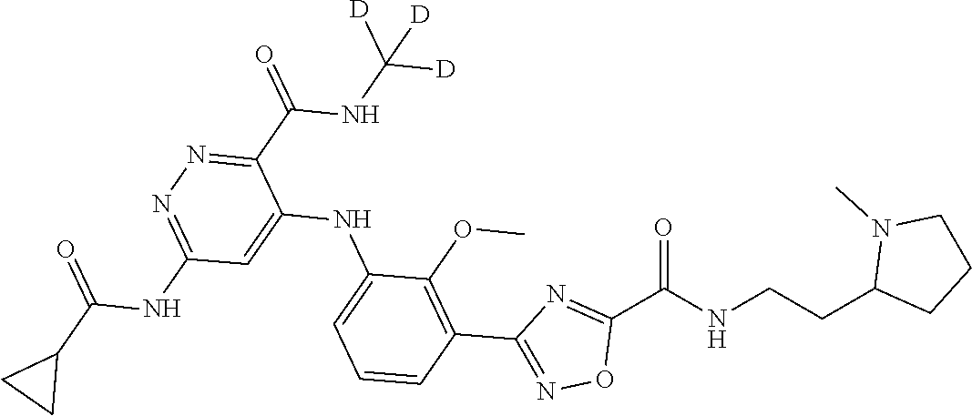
C1=CC=C(NC2=CC(NC(C3CC3)=O)=NN=C2C(NC([D])([D])[D])=O)C(OC)=C1C1=NOC(C(NCCC2CCCN2C)=O)=N1
